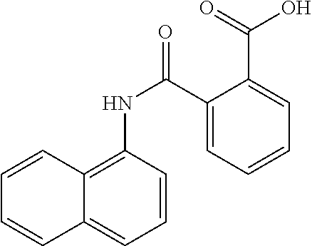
N(C(C1=CC=CC=C1C(O)=O)=O)C1=C2C(=CC=C1)C=CC=C2
